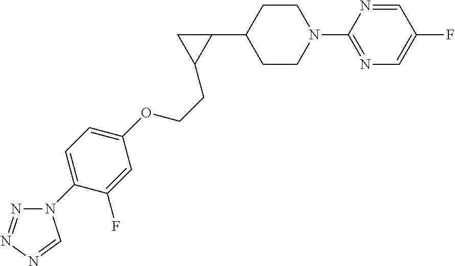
C1CN(C2=NC=C(F)C=N2)CCC1C1CC1CCOC1=CC=C(N2N=NN=C2)C(F)=C1
